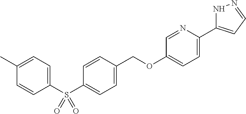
C1=CC(COC2=CC=C(C3=CC=NN3)N=C2)=CC=C1S(C1=CC=C(C)C=C1)(=O)=O
